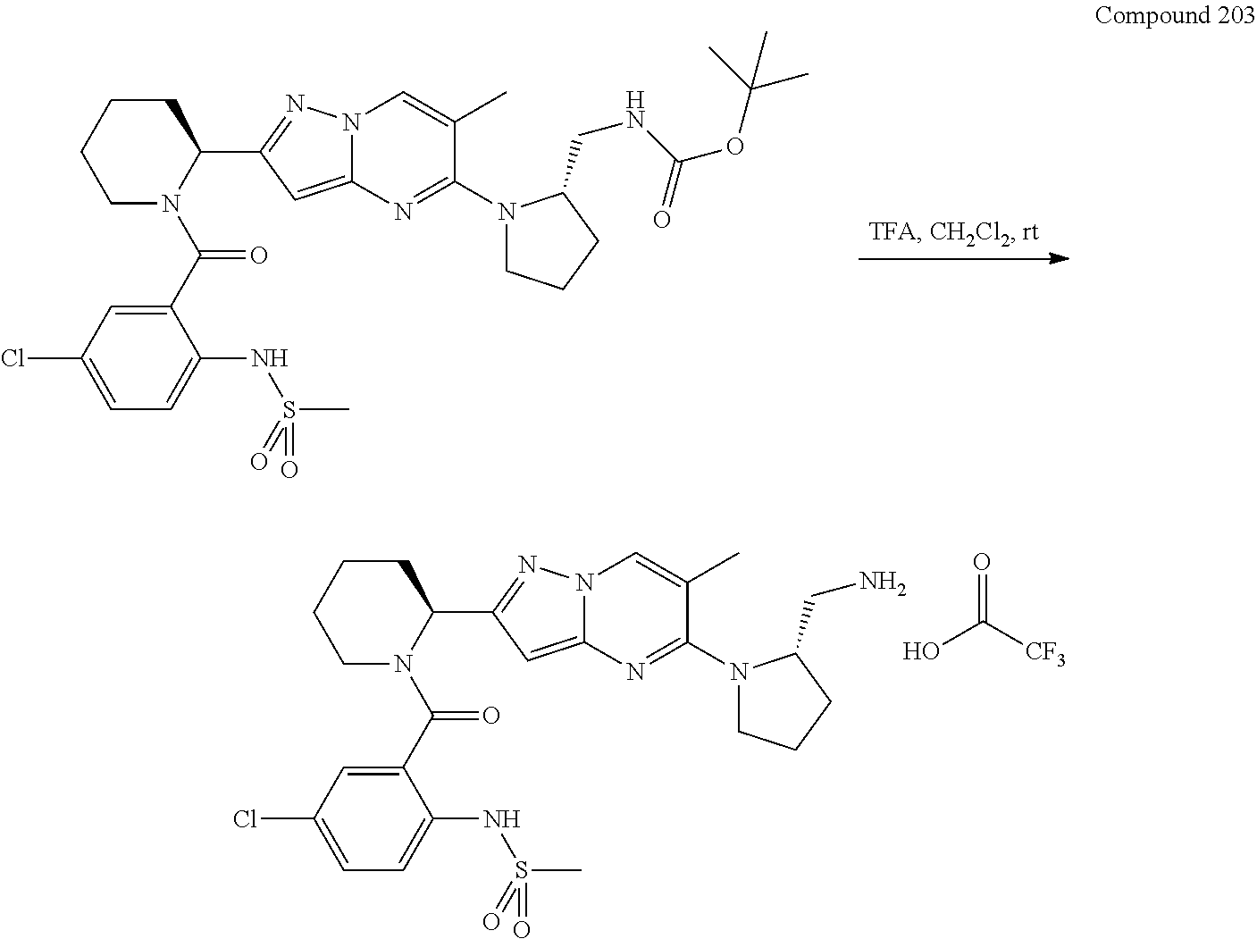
C1(C(N2C(C3=NN4C(=C3)N=C(N3CCCC3CNC(OC(C)(C)C)=O)C(C)=C4)CCCC2)=O)=CC(Cl)=CC=C1NS(C)(=O)=O.C1(C(N2C(C3=NN4C(=C3)N=C(N3CCCC3CN)C(C)=C4)CCCC2)=O)=CC(Cl)=CC=C1NS(C)(=O)=O.OC([CF3])=O
